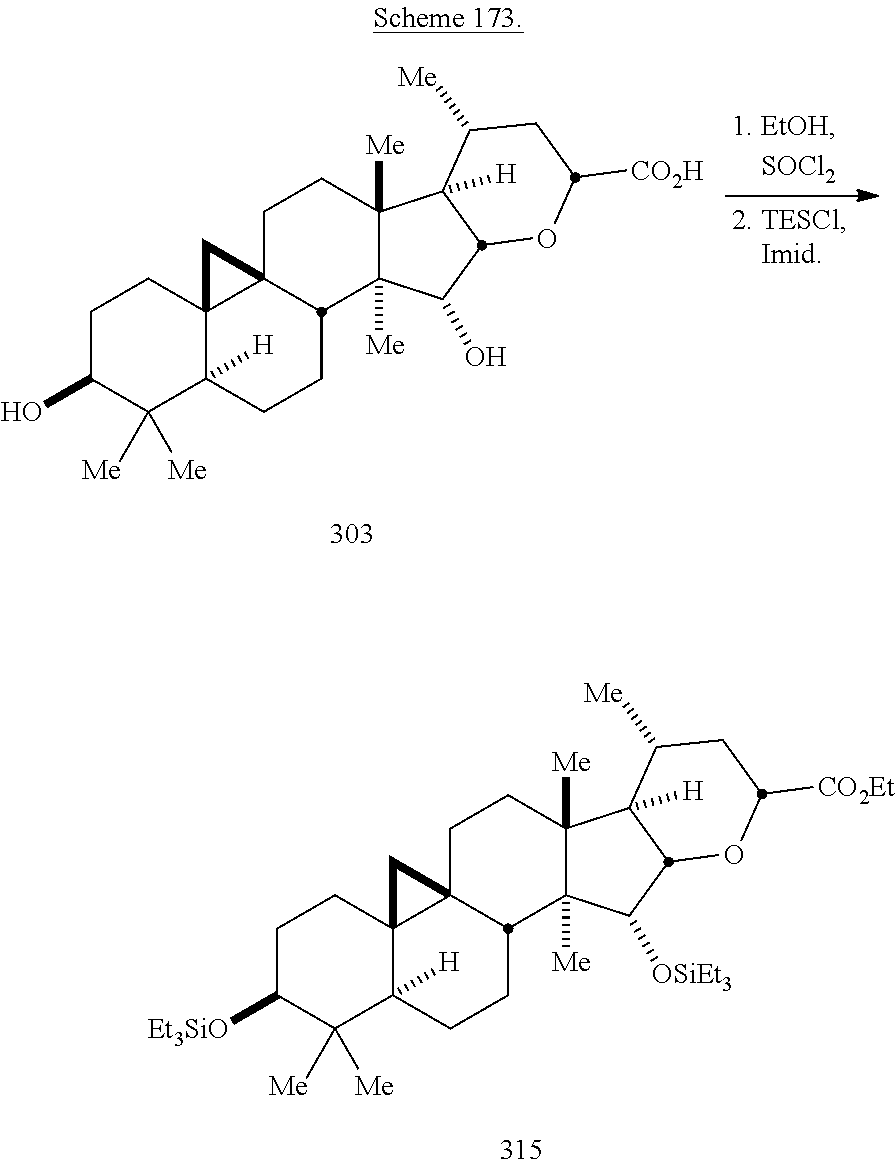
[Et3SiO]C1C([Me])([Me])C2([H])C3(CC1)C1(CCC4([Me])C([Me])(C([OSiEt3])C5C4([H])C([Me])CC([CO2Et])O5)C1CC2)C3.OC1C([Me])([Me])C2([H])C3(CC1)C1(CCC4([Me])C([Me])(C(O)C5C4([H])C([Me])CC([CO2H])O5)C1CC2)C3
